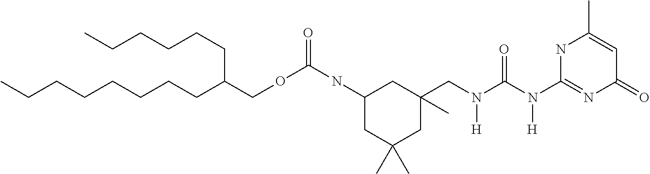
CCCCCCCCC(COC(=O)NC1CC(C)(C)CC(C)(CN(C(N(C2=NC(=O)C=C(C)N2)[H])=O)[H])C1)CCCCCC
